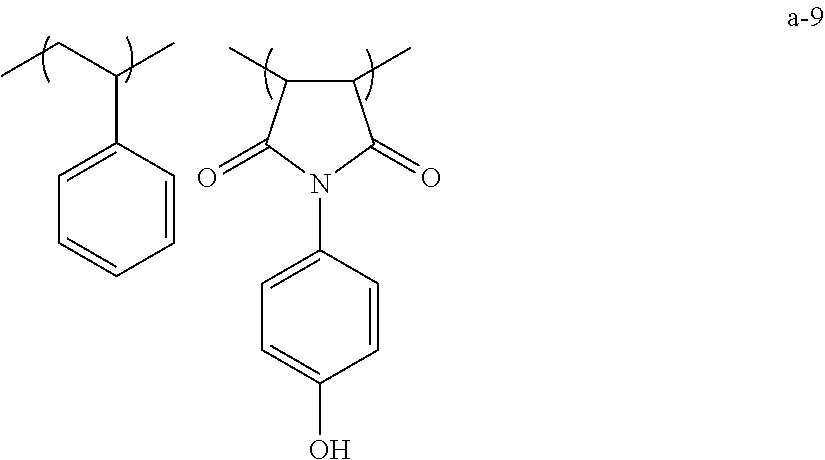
CCC(C)C1=CC=CC=C1.C1(C)C(C)C(=O)N(C2=CC=C(O)C=C2)C1=O
